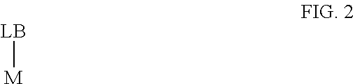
[LB][M]
